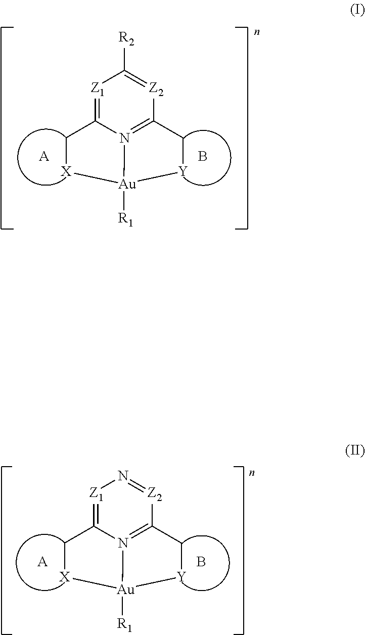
[Z1]1=C2N3=C([Z2]=C1[R2])C[Y][Au]3([R1])[X]C2.[A].B.[Z1]1=C2N3=C([Z2]=N1)C[Y][Au]3([R1])[X]C2.[A].B
